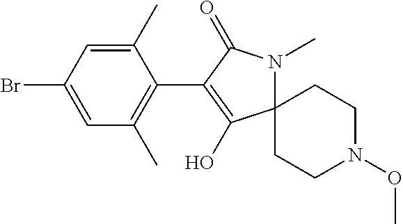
C1(C)=CC(Br)=CC(C)=C1C1=C(O)C2(N(C)C1=O)CCN(OC)CC2
